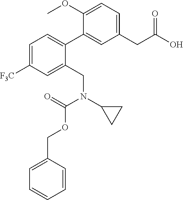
C1(CC(O)=O)=CC=C(OC)C(C2=CC=C([F3C])C=C2CN(C2CC2)C(=O)OCC2=CC=CC=C2)=C1
